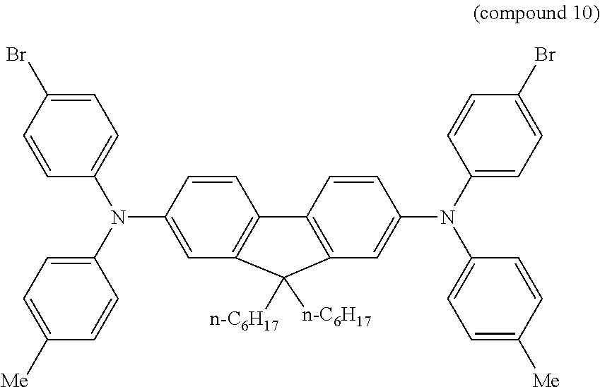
C1=CC(N(C2=CC=C(Br)C=C2)C2=CC=C([Me])C=C2)=CC2=C1C1=C(C=C(N(C3=CC=C(Br)C=C3)C3=CC=C([Me])C=C3)C=C1)C2([n-C6H17])[n-C6H17]
